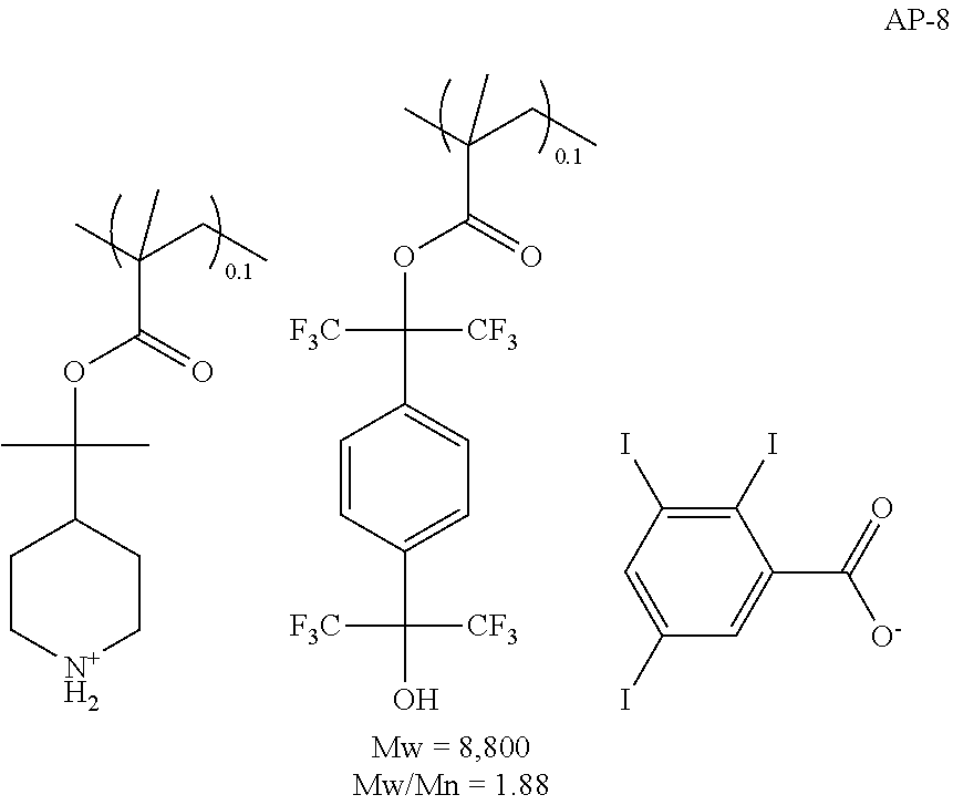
CC(CC)(C(OC(C)(C)C1CC[N+H2]CC1)=O)C.CC(CC)(C(OC([CF3])([F3C])C1=CC=C(C(O)([CF3])[F3C])C=C1)=O)C.O=C([O-])C1=CC(I)=CC(I)=C1I
